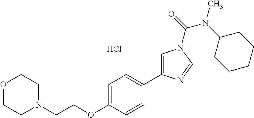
O1CCN(CCOC2=CC=C(C3=CN(C(N(C)C4CCCCC4)=O)C=N3)C=C2)CC1.Cl
